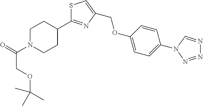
N1(C(=O)COC(C)(C)C)CCC(C2=NC(COC3=CC=C(N4C=NN=N4)C=C3)=CS2)CC1
